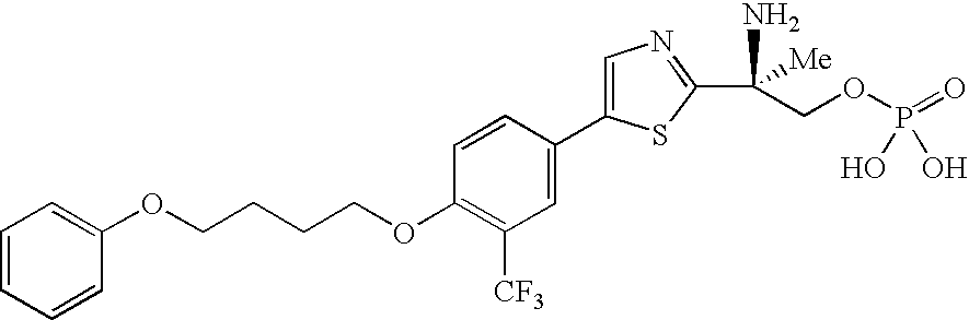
C1(OCCCCOC2=C([CF3])C=C(C3=CN=C(C(N)([Me])COP(=O)(O)O)S3)C=C2)=CC=CC=C1
